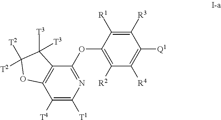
C1([R3])=C([R1])C(OC2=NC([T1])=C([T4])C3=C2C([T3])([T3])C([T2])([T2])O3)=C([R2])C([R4])=C1[Q1]
